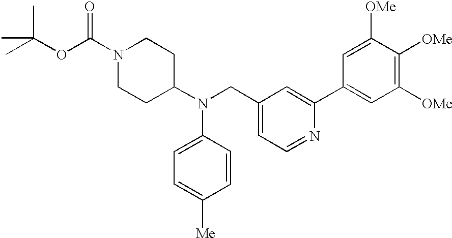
N1(C(OC(C)(C)C)=O)CCC(N(CC2=CC=NC(C3=CC([OMe])=C([OMe])C([OMe])=C3)=C2)C2=CC=C([Me])C=C2)CC1
